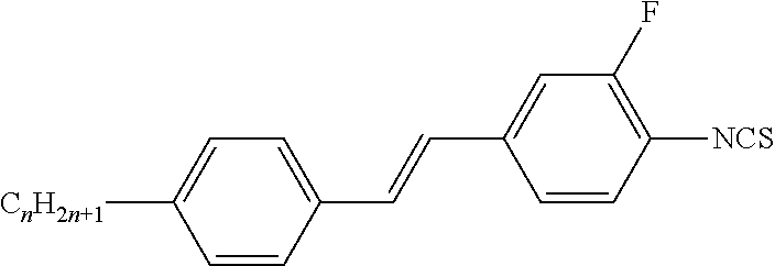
C1=CC(C=CC2=CC(F)=C([NCS])C=C2)=CC=C1[CnH2n+1]
